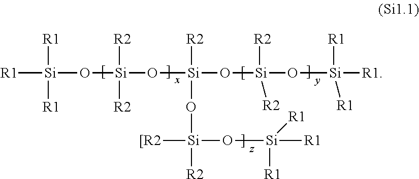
[Si]([R1])(O[Si](O[Si](O[Si](O[Si]([R1])([R1])[R1])([R2])[R2])([R2])O[Si]([R2])(O[Si]([R1])([R1])[R1])[[R2])([R2])[R2])([R1])[R1]
